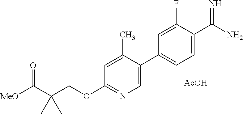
C1=C(C2=CC=C(C(N)=N)C(F)=C2)C(C)=CC(OCC(C([MeO])=O)(C)C)=N1.[AcOH]
